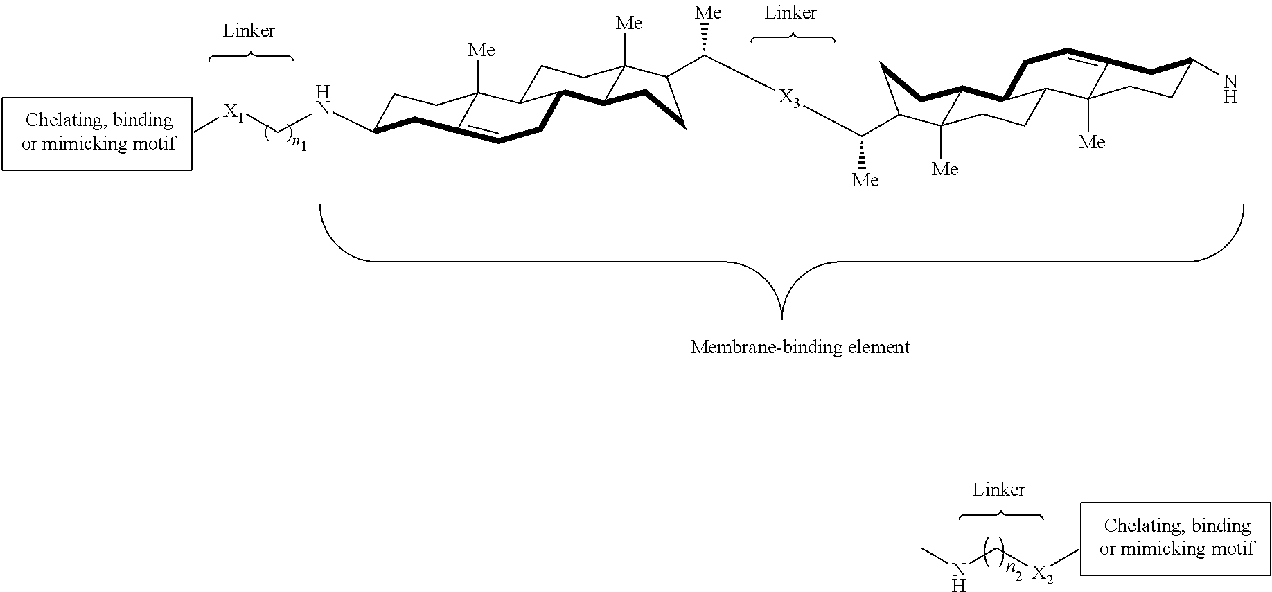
N(C[X2]C)C.C1C(NC[X1]C)CC2=CCC3C(C2([Me])C1)CCC1([Me])C3CCC1C([X3]C([Me])C1C2([Me])C(C3CC=C4CC(N)CCC4([Me])C3CC2)CC1)[Me]
